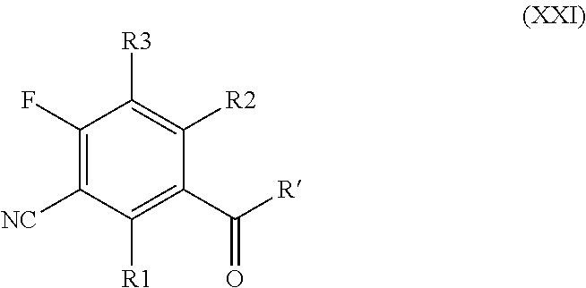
C1([R3])=C([R2])C(C([R])=O)=C([R1])C([NC])=C1F
